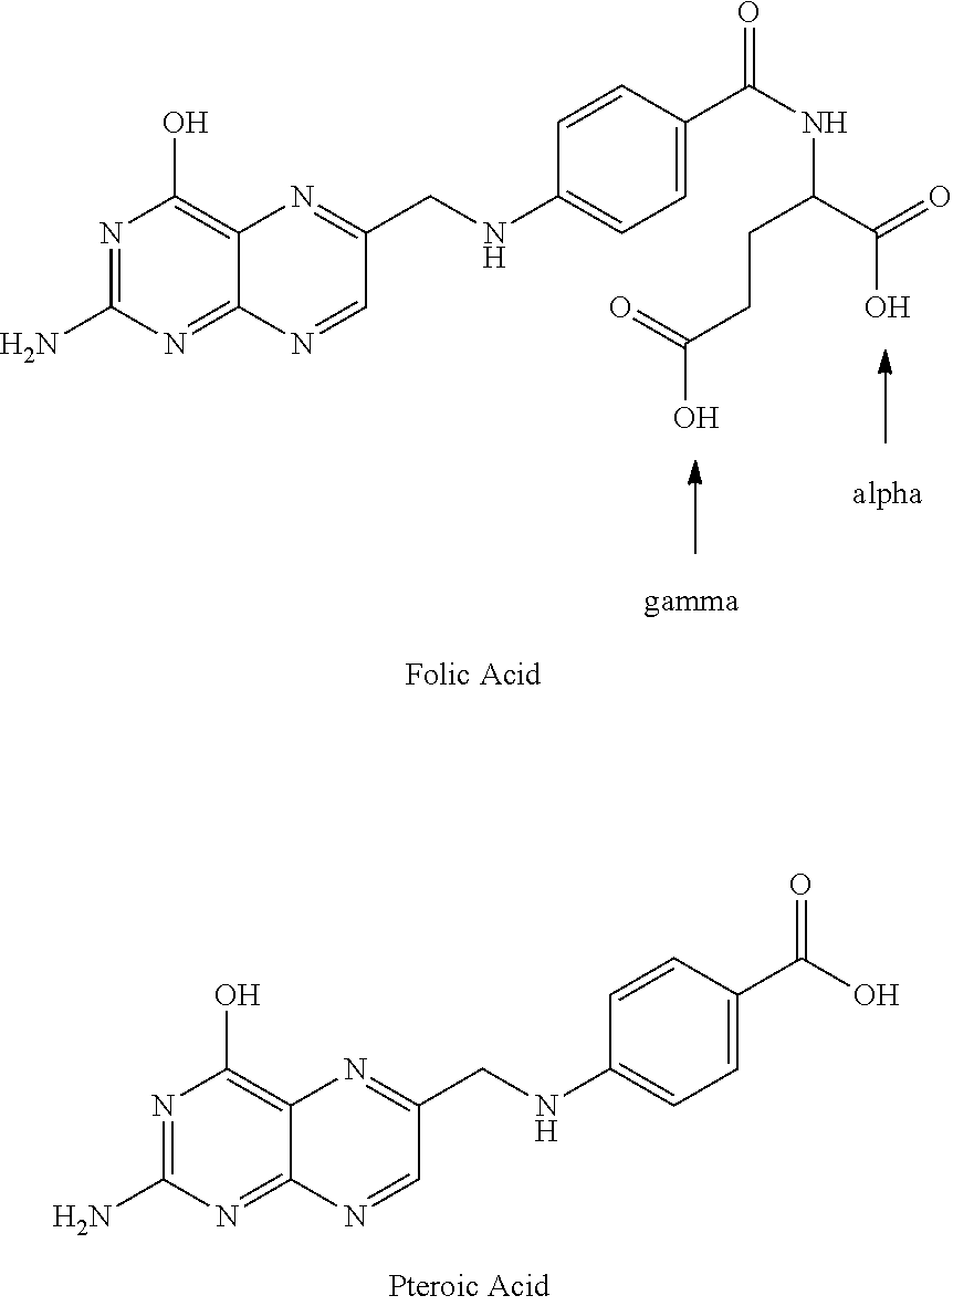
N1=C(N)N=C2C(=C1O)N=C(CNC1=CC=C(C(NC(C(=O)O)CCC(O)=O)=O)C=C1)C=N2.N1=C(N)N=C2C(=C1O)N=C(CNC1=CC=C(C(O)=O)C=C1)C=N2
